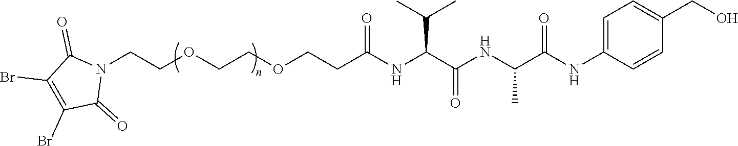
C1=CC(NC(C(NC(C(NC(CCOCCOCCN2C(=O)C(Br)=C(Br)C2=O)=O)C(C)C)=O)C)=O)=CC=C1CO
